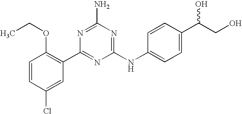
C1=CC(Cl)=CC(C2=NC(NC3=CC=C(C(CO)O)C=C3)=NC(N)=N2)=C1OCC
